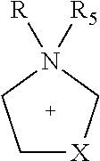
C1[X]CN([R])([R5])C1
